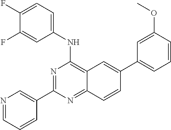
N1=CC=CC(C2=NC(NC3=CC=C(F)C(F)=C3)=C3C(=N2)C=CC(C2=CC=CC(OC)=C2)=C3)=C1
